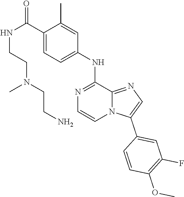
O(C)C1=C(F)C=C(C2=CN=C3N2C=CN=C3NC2=CC=C(C(NCCN(CCN)C)=O)C(C)=C2)C=C1
